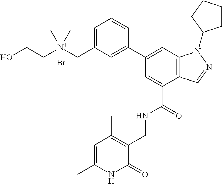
C1=C(C[N+](CCO)(C)C)C=C(C2=CC3=C(C(C(=O)NCC4=C(C)C=C(C)NC4=O)=C2)C=NN3C2CCCC2)C=C1.[Br-]
